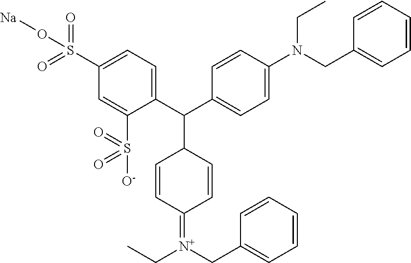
C1(S(=O)(=O)O[Na])=CC=C(C(C2=CC=C(N(CC3=CC=CC=C3)CC)C=C2)C2C=CC(=[N+](CC3=CC=CC=C3)CC)C=C2)C(S([O-])(=O)=O)=C1
